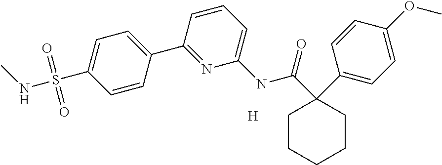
C1=CC=C(NC(C2(C3=CC=C(OC)C=C3)CCCCC2)=O)N=C1C1=CC=C(S(=O)(=O)NC)C=C1.[H]
